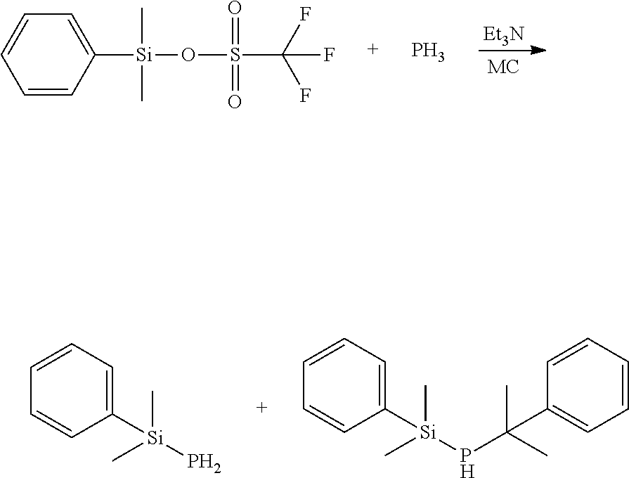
[Et3N].C1=CC([Si](C)(C)OS(=O)(=O)C(F)(F)F)=CC=C1.P.C1([Si](C)(P)C)=CC=CC=C1.C1([Si](C)(PC(C)(C)C2=CC=CC=C2)C)=CC=CC=C1
